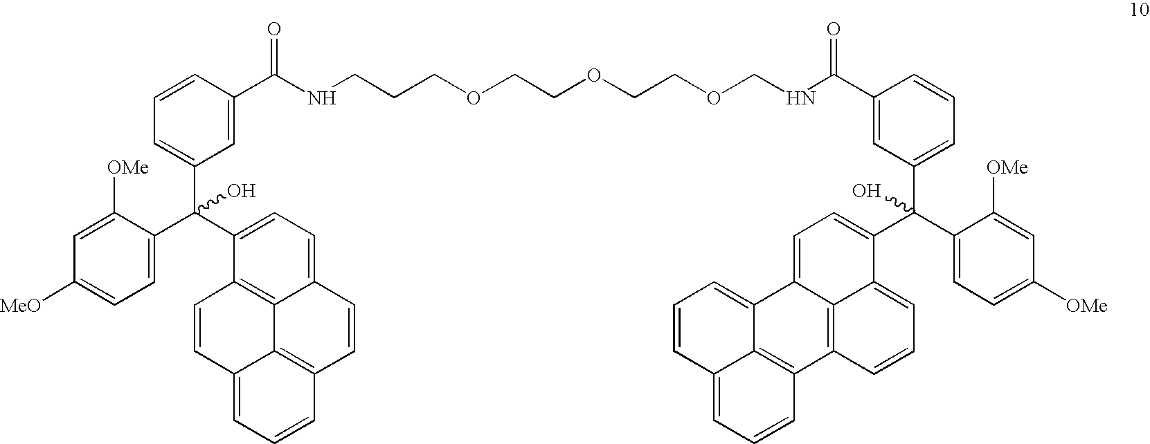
C(COCCOCCOCNC(C1=CC(C(C2=CC=C3C4=C(C=CC=C24)C2=C4C3=CC=CC4=CC=C2)(C2=CC=C([OMe])C=C2[OMe])O)=CC=C1)=O)CNC(C1=CC(C(C2=CC=C([MeO])C=C2[OMe])(C2=CC=C3C4=C2C=CC2=CC=CC(=C42)C=C3)O)=CC=C1)=O
